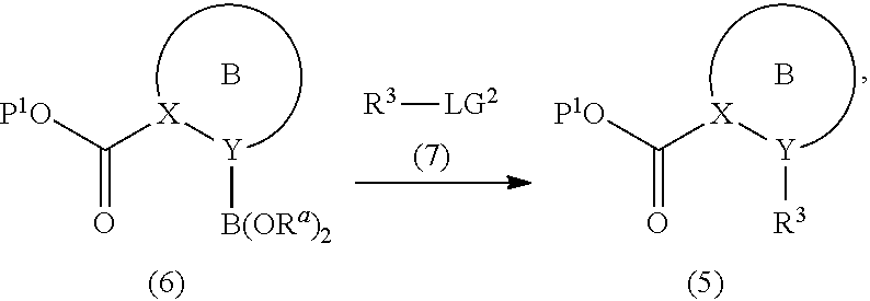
O=C([P1O])[X][Y][B(ORa)2].B.[LG2][R3].O=C([P1O])[X][Y][R3].B
